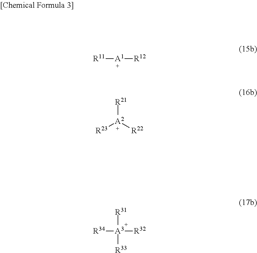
[R11][A1][R12].[R23][A2]([R22])[R21].[R34][A3]([R32])([R31])[R33]
